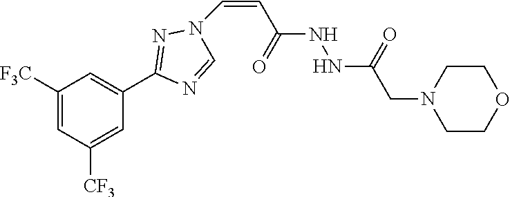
C1([F3C])=CC([CF3])=CC(C2=NN(C=CC(NNC(=O)CN3CCOCC3)=O)C=N2)=C1
